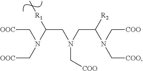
[OOC]CN(C[OOC])C(CN(CC(N(C[COO])C[COO])[R2])C[COO])[R1]C
